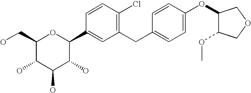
C1(CO)C(O)C(O)C(O)C(C2=CC(CC3=CC=C(OC4C(OC)COC4)C=C3)=C(Cl)C=C2)O1
